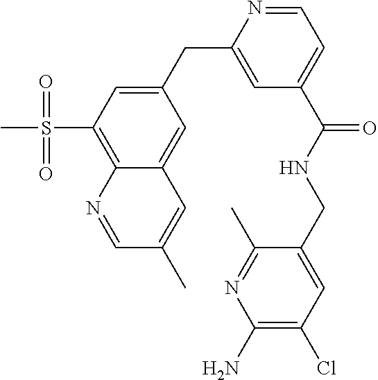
C1=C(CC2=CC(C(=O)NCC3=CC(Cl)=C(N)N=C3C)=CC=N2)C=C2C(=C1S(C)(=O)=O)N=CC(C)=C2
